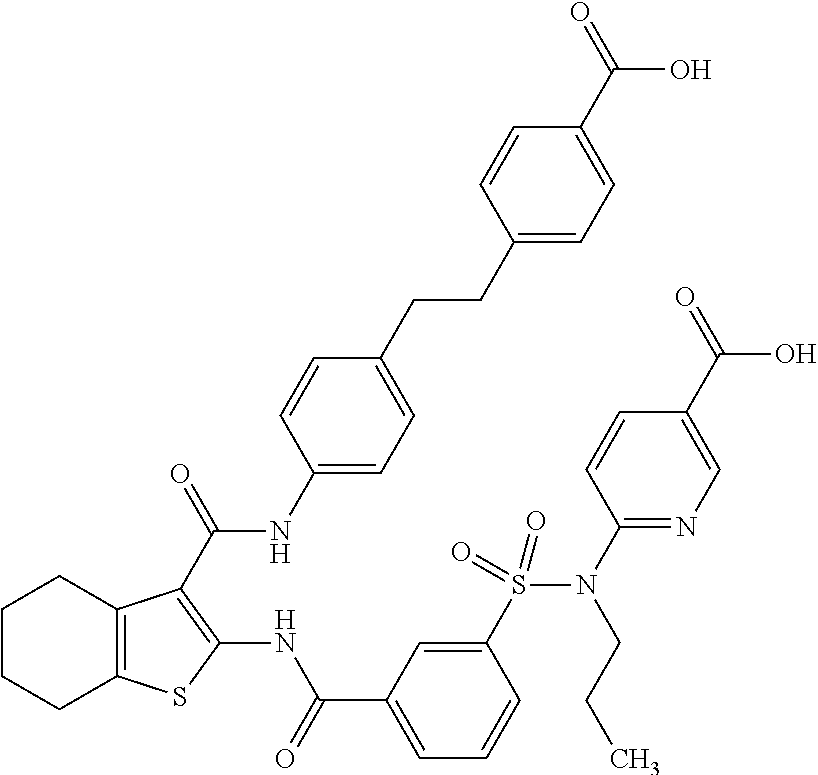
C1CCC2=C(C1)C(C(NC1=CC=C(CCC3=CC=C(C(=O)O)C=C3)C=C1)=O)=C(NC(C1=CC=CC(S(N(C3=NC=C(C(=O)O)C=C3)CCC)(=O)=O)=C1)=O)S2
